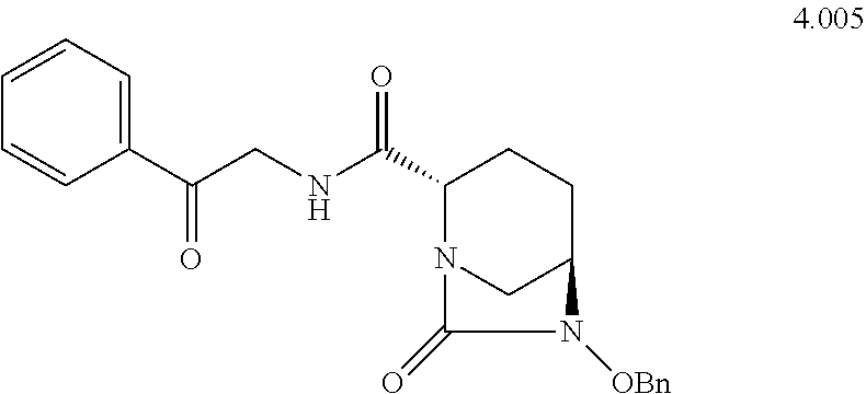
C1=CC=CC=C1C(CNC(C1CCC2CN1C(=O)N2[OBn])=O)=O
